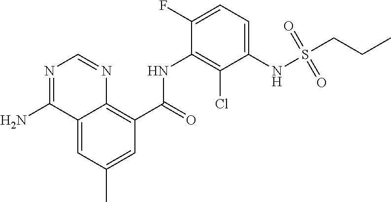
C12=CC(C)=CC(C(=O)NC3=C(Cl)C(NS(=O)(=O)CCC)=CC=C3F)=C1N=CN=C2N
